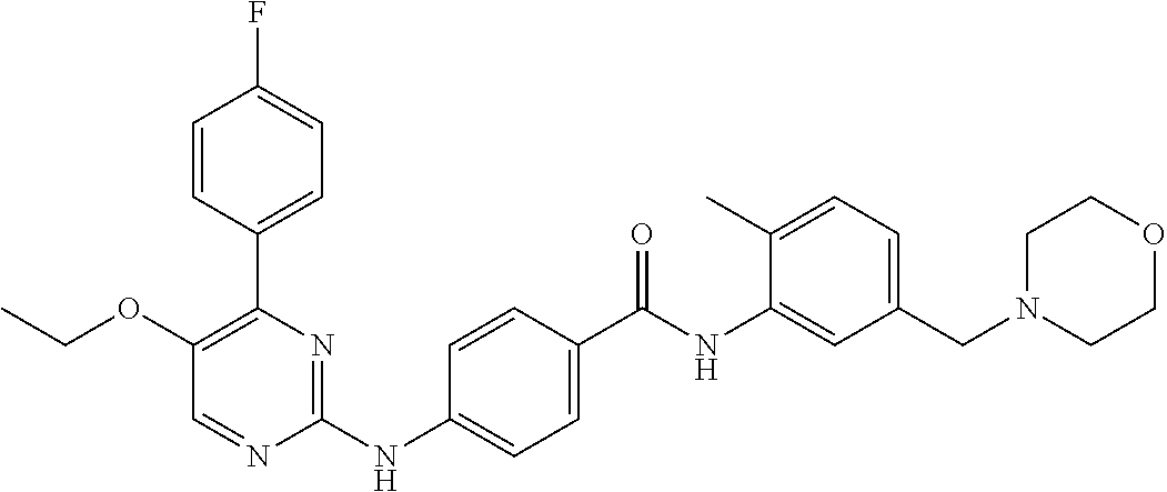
C1(C2=C(OCC)C=NC(NC3=CC=C(C(NC4=CC(CN5CCOCC5)=CC=C4C)=O)C=C3)=N2)=CC=C(F)C=C1
